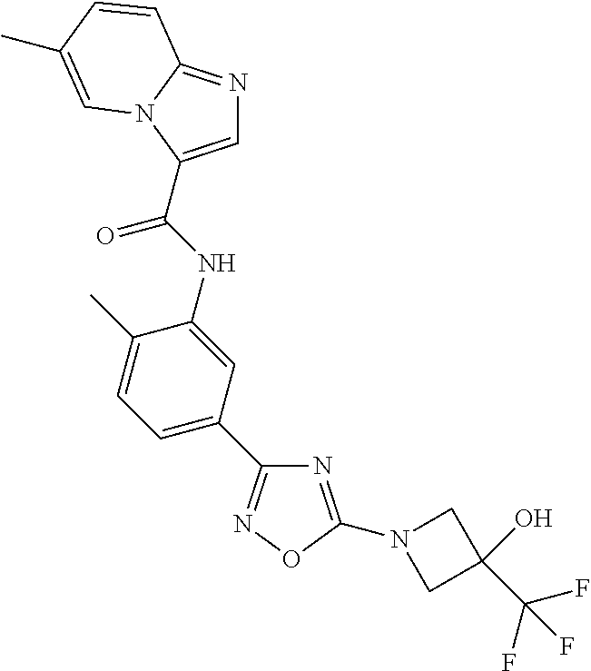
C1=C(C(NC2=CC(C3=NOC(N4CC(C(F)(F)F)(O)C4)=N3)=CC=C2C)=O)N2C(=N1)C=CC(C)=C2
